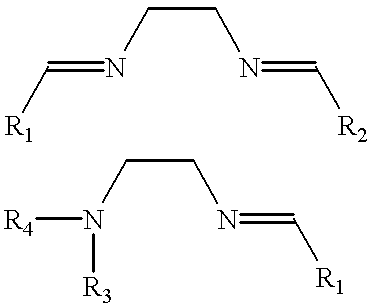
[R1]C=NCCN=C[R2].N(CCN=C[R1])([R3])[R4]
